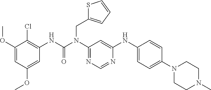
C1(OC)=CC(OC)=CC(NC(N(C2=NC=NC(NC3=CC=C(N4CCN(C)CC4)C=C3)=C2)CC2=CC=CS2)=O)=C1Cl
